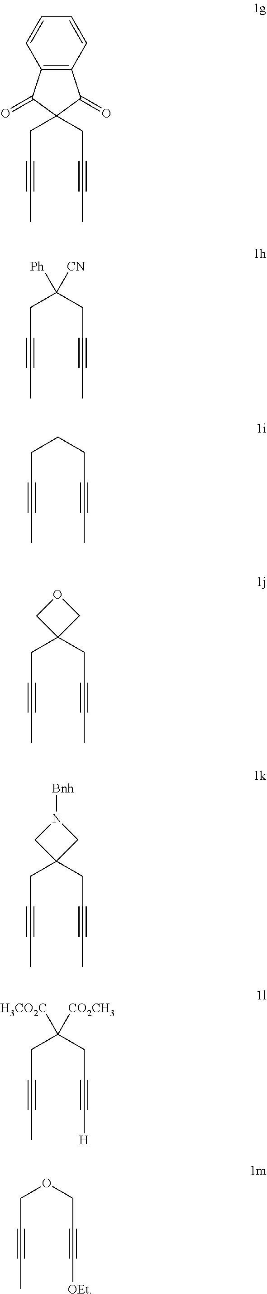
C(C1(CC#CC)C(=O)C2=C(C1=O)C=CC=C2)C#CC.C(C(CC#CC)([CN])[Ph])C#CC.C(CCC#CC)C#CC.C(C1(CC#CC)COC1)C#CC.C(C1(CC#CC)CN([Bnh])C1)C#CC.C(C(CC#C[H])([CO2CH3])[H3CO2C])C#CC.C(OCC#C[OEt])C#CC
